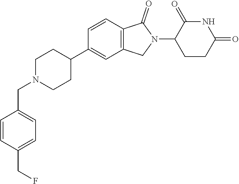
C1N(CC2=CC=C(CF)C=C2)CCC(C2=CC3=C(C=C2)C(=O)N(C2CCC(=O)NC2=O)C3)C1
